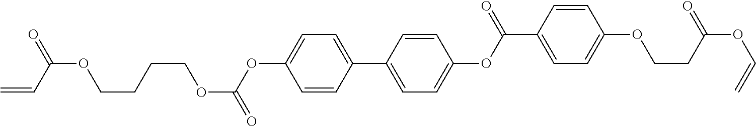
C1=CC(C2=CC=C(OC(C3=CC=C(OCCC(OC=C)=O)C=C3)=O)C=C2)=CC=C1OC(OCCCCOC(C=C)=O)=O
